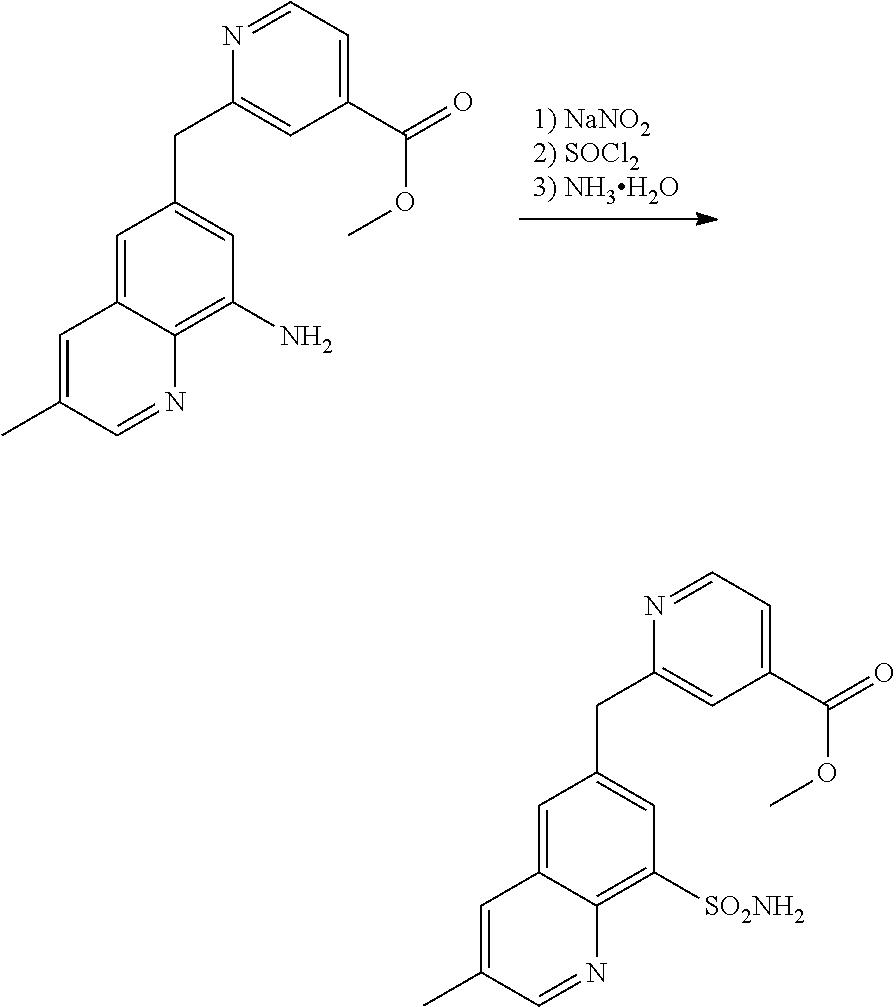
[1) NaNO22) SOCl23) NH3H2O].C1=C2C(=C(N)C=C1CC1=CC(C(=O)OC)=CC=N1)N=CC(C)=C2.C1=C2C(=C([SO2NH2])C=C1CC1=CC(C(=O)OC)=CC=N1)N=CC(C)=C2
